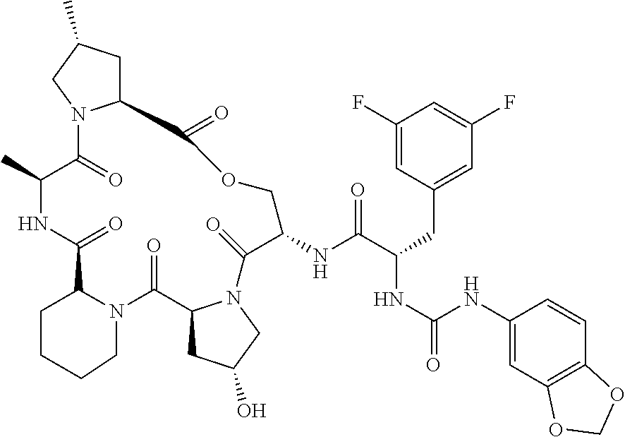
C12CC(C)CN1C(=O)C(C)NC(=O)C1N(CCCC1)C(=O)C1CC(O)CN1C(=O)C(NC(C(CC1=CC(F)=CC(F)=C1)NC(=O)NC1=CC3=C(C=C1)OCO3)=O)COC2=O
